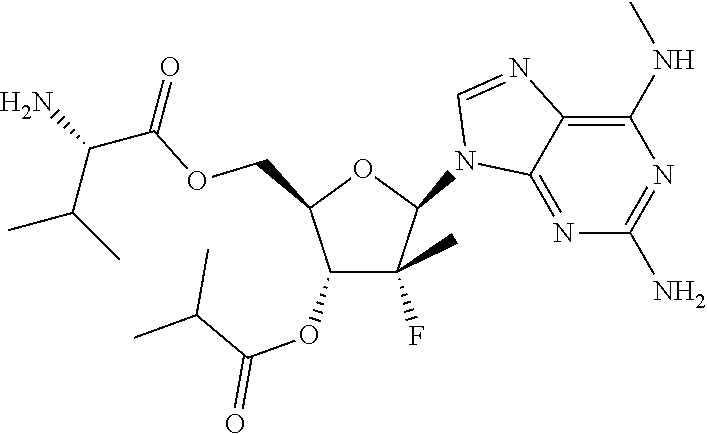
C1(N2C3=NC(N)=NC(NC)=C3N=C2)C(F)(C)C(OC(C(C)C)=O)C(COC(C(N)C(C)C)=O)O1
